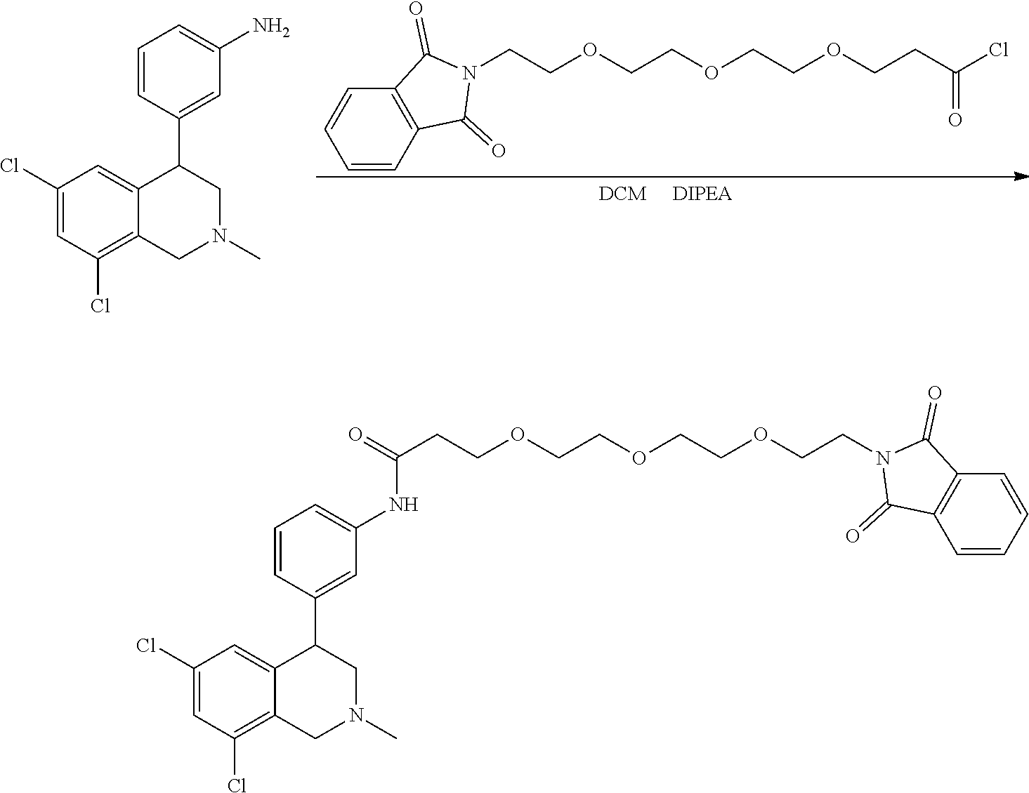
C12=C(C(=O)N(CCOCCOCCOCCC(Cl)=O)C1=O)C=CC=C2.C1=CC(C2CN(C)CC3=C(Cl)C=C(Cl)C=C23)=CC(N)=C1.C1=CC(C2CN(C)CC3=C(Cl)C=C(Cl)C=C23)=CC(NC(=O)CCOCCOCCOCCN2C(=O)C3=C(C2=O)C=CC=C3)=C1
